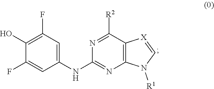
C1(F)=CC(NC2=NC3=C(C([R2])=N2)[X]=CN3[R1])=CC(F)=C1O
